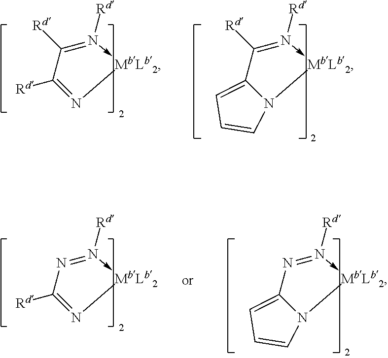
N1=C([Rd])C([Rd])=N([Rd])->[MbLb2]1.N12C(=CC=C1)C([Rd])=N([Rd])->[MbLb2]2.N1=C([Rd])N=N([Rd])->[MbLb2]1.N12C(=CC=C1)N=N([Rd])->[MbLb2]2
